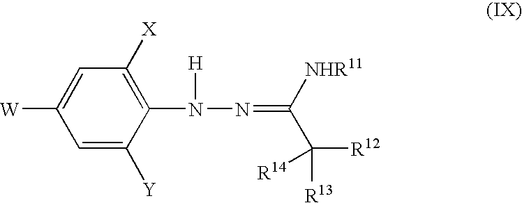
C1=C([Y])C(N(N=C(C([R12])([R13])[R14])[NHR11])[H])=C([X])C=C1[W]
